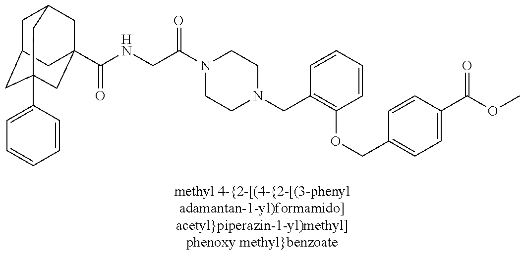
C1C2CC3(C4=CC=CC=C4)CC(C(NCC(N4CCN(CC5=C(OCC6=CC=C(C(OC)=O)C=C6)C=CC=C5)CC4)=O)=O)(CC1C3)C2
